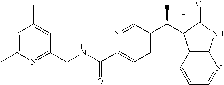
C1=C(C)N=C(CNC(C2=CC=C(C(C3(C)C4=C(NC3=O)N=CC=C4)C)C=N2)=O)C=C1C
